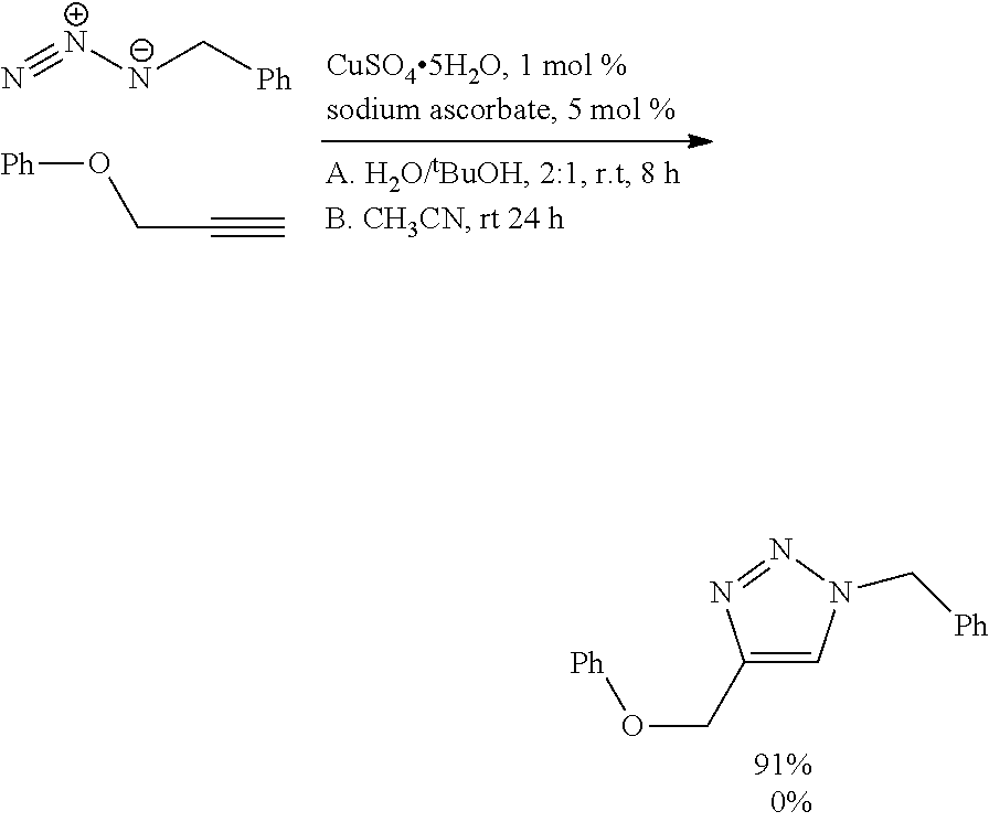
C1(CO[Ph])=CN(C[Ph])N=N1.[Ph]OCC#C.N#[N+][N-]C[Ph]
